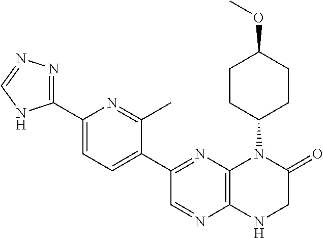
C1(C2=NC3=C(N=C2)NCC(=O)N3C2CCC(OC)CC2)=CC=C(C2=NN=CN2)N=C1C
